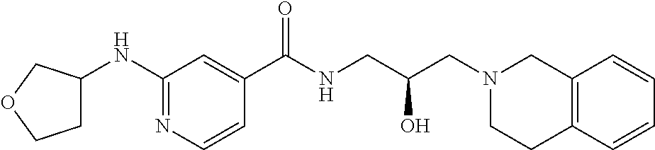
C1(C(NCC(CN2CC3=C(CC2)C=CC=C3)O)=O)=CC(NC2CCOC2)=NC=C1
